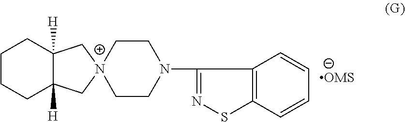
C12([H])CCCCC1([H])C[N+]1(C2)CCN(C2=NSC3=C2C=CC=C3)CC1
